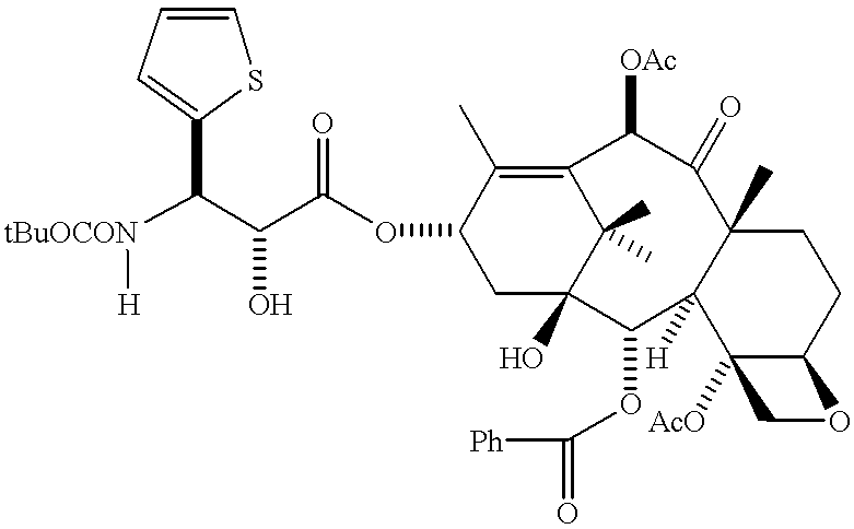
[tBuOCON](C(C(C(OC1CC2(O)C(C)(C)C(=C1C)C([OAc])C(=O)C1(C)C([H])(C2OC(=O)[Ph])C2([AcO])C(CC1)OC2)=O)O)C1=CC=CS1)[H]
